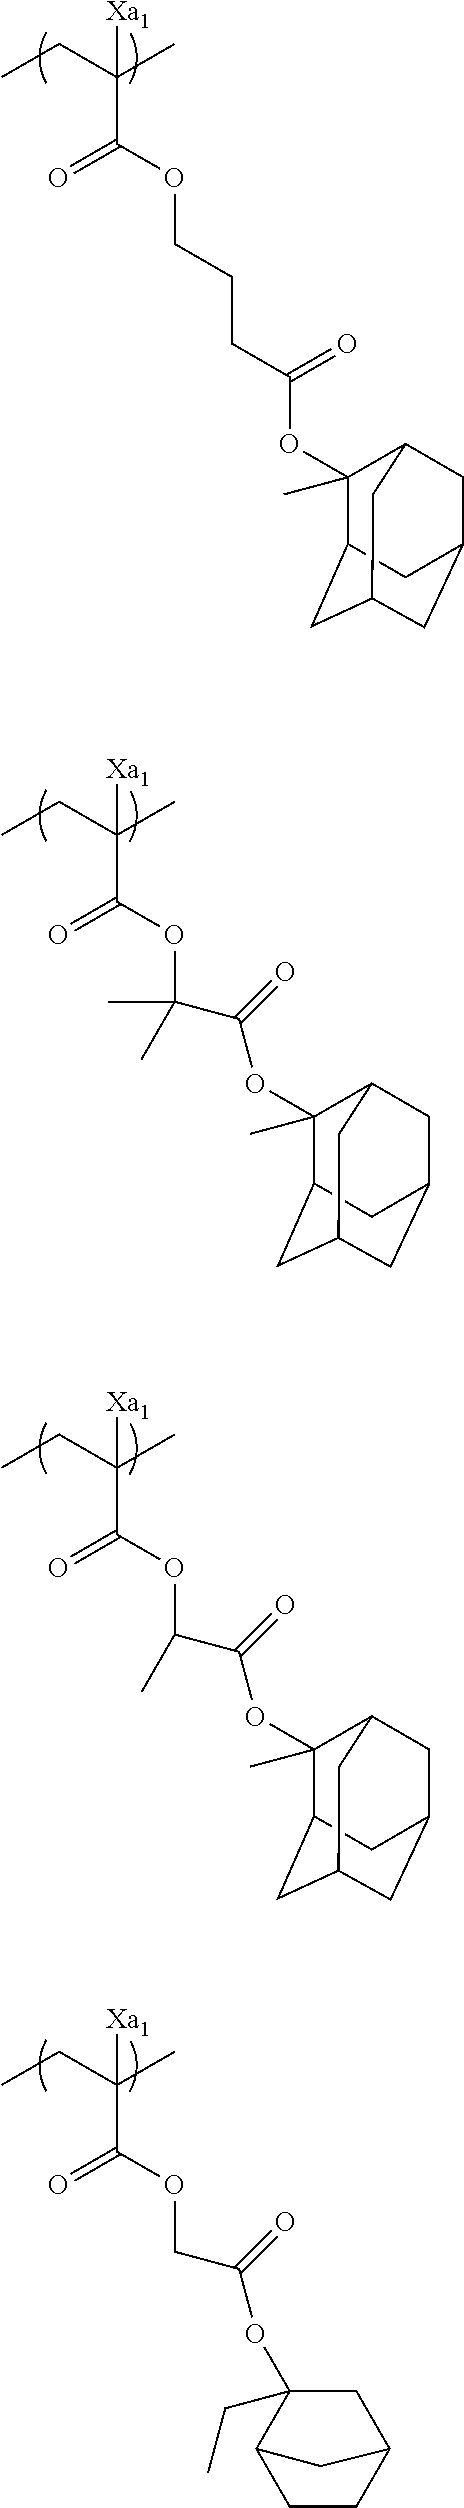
C(C(=O)OCCCC(OC1(C)C2CC3CC(CC1C3)C2)=O)(CC)(C)[Xa1].C(C(=O)OC(C(OC1(C)C2CC3CC(CC1C3)C2)=O)(C)C)(CC)(C)[Xa1].C(C(=O)OC(C(OC1(C)C2CC3CC(CC1C3)C2)=O)C)(CC)(C)[Xa1].C(C(=O)OCC(OC1(CC)C2CCC(C1)C2)=O)(CC)(C)[Xa1]
